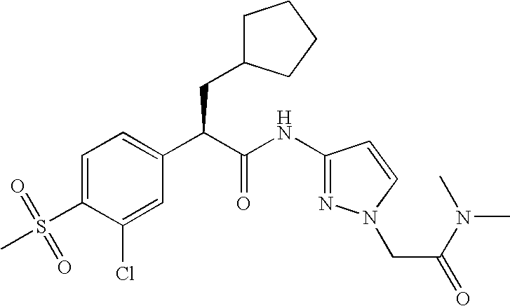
C1=C(S(=O)(C)=O)C(Cl)=CC(C(C(NC2=NN(CC(=O)N(C)C)C=C2)=O)CC2CCCC2)=C1
